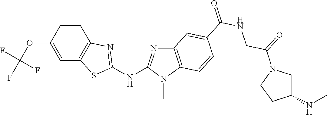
C1(OC(F)(F)F)=CC2=C(C=C1)N=C(NC1=NC3=C(N1C)C=CC(C(NCC(=O)N1CC(NC)CC1)=O)=C3)S2
